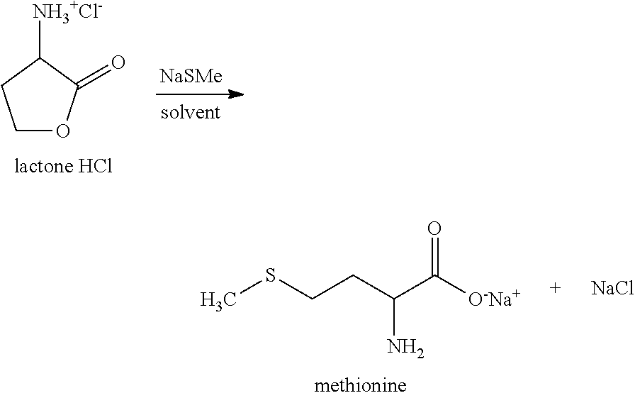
C1OC(=O)C([NH3+Cl-])C1.[NaSMe].CSCCC(C([O-Na+])=O)N.[NaCl]
